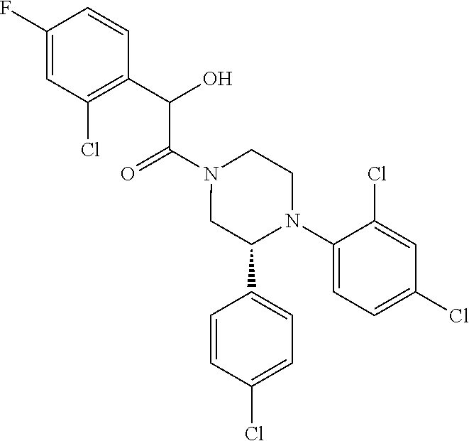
C(N1CC(C2=CC=C(Cl)C=C2)N(C2=CC=C(Cl)C=C2Cl)CC1)(=O)C(O)C1=C(Cl)C=C(F)C=C1
